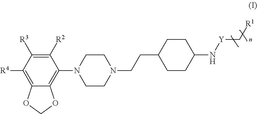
C1([R2])=C([R3])C([R4])=C2C(=C1N1CCN(CCC3CCC(N[Y]C[R1])CC3)CC1)OCO2
